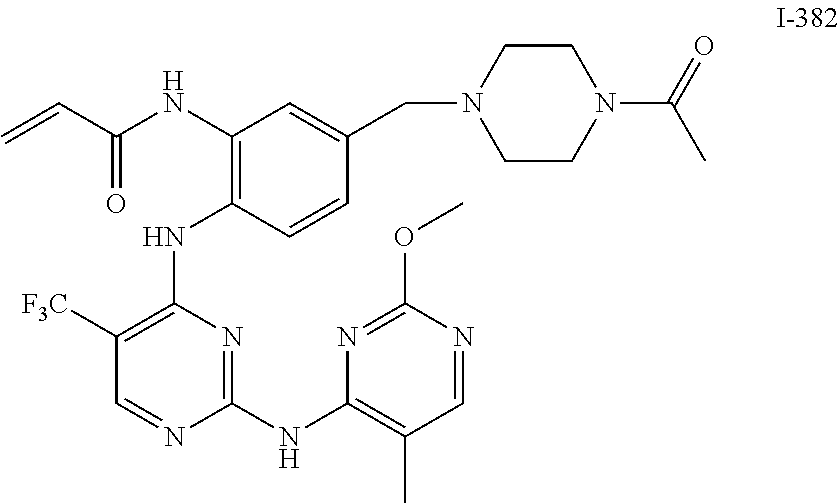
C=CC(NC1=C(NC2=C([F3C])C=NC(NC3=C(C)C=NC(OC)=N3)=N2)C=CC(CN2CCN(C(=O)C)CC2)=C1)=O
